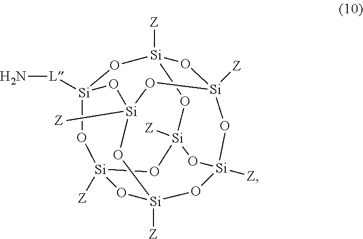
[Si]12([L]N)O[Si]3([Z])O[Si]4([Z])O[Si]5([Z])O[Si]([Z])(O[Si]([Z])(O1)O[Si]([Z])(O5)O3)O[Si]([Z])(O2)O4
